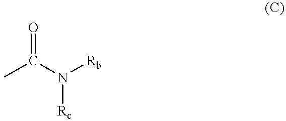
CC(N([Rb])[Rc])=O
